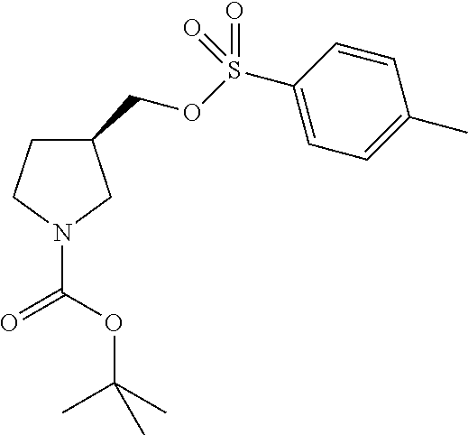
C1(COS(=O)(C2=CC=C(C)C=C2)=O)CCN(C(=O)OC(C)(C)C)C1
